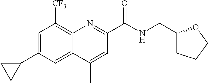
C1=C(C2CC2)C=C2C(=C1[CF3])N=C(C(NCC1CCCO1)=O)C=C2C
